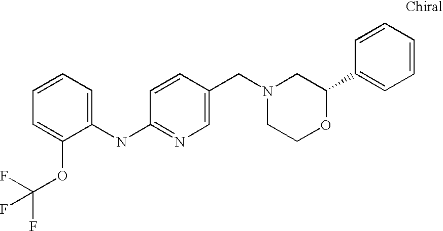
C1(NC2=NC=C(CN3CCOC(C4=CC=CC=C4)C3)C=C2)=CC=CC=C1OC(F)(F)F
